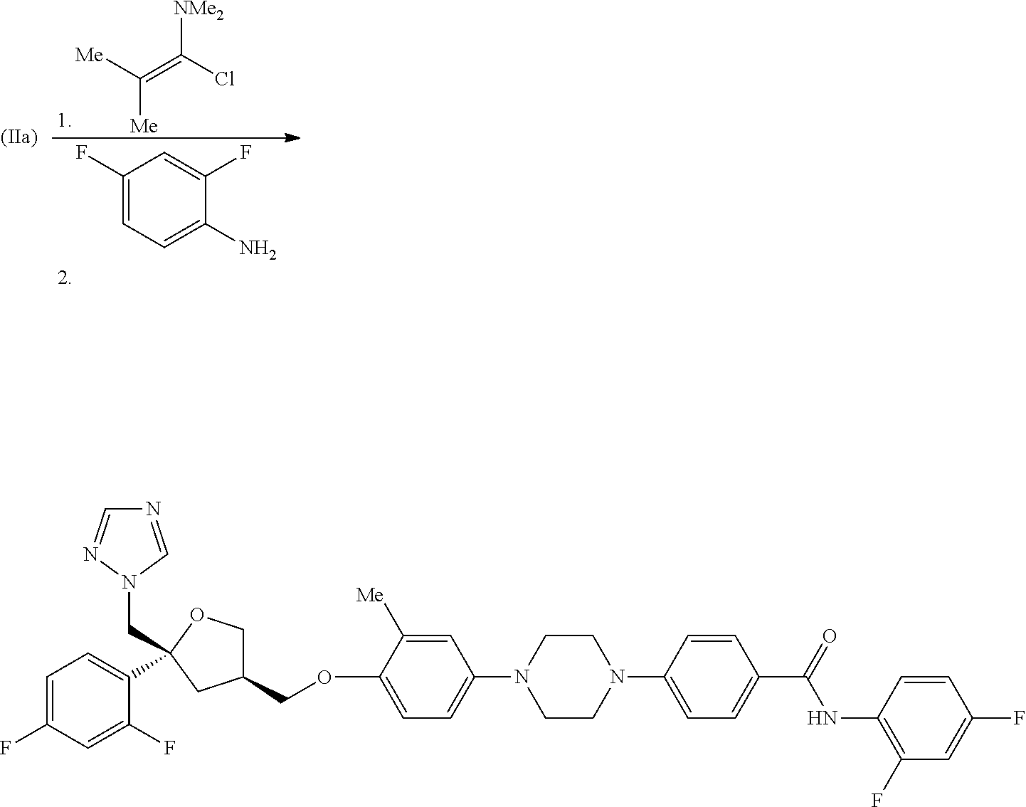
C1CN(C2=CC=C(OCC3COC(CN4C=NC=N4)(C4=CC=C(F)C=C4F)C3)C([Me])=C2)CCN1C1=CC=C(C(=O)NC2=C(F)C=C(F)C=C2)C=C1.C1(F)=CC=C(N)C(F)=C1.C(=C(Cl)[NMe2])([Me])[Me]
